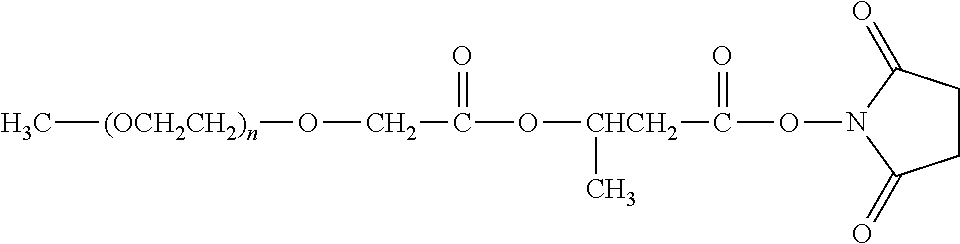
C[(OCH2CH2)n]OCC(O[CHCH2](C(ON1C(=O)CCC1=O)=O)C)=O
